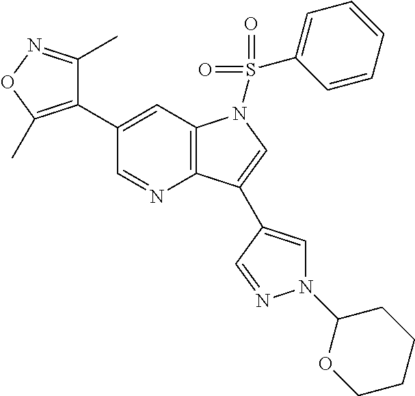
C1(C2=C(C)ON=C2C)=CC2=C(N=C1)C(C1=CN(C3OCCCC3)N=C1)=CN2S(=O)(=O)C1=CC=CC=C1
